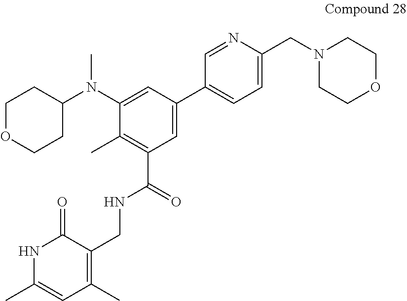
C1OCCC(N(C2=CC(C3=CC=C(CN4CCOCC4)N=C3)=CC(C(=O)NCC3=C(C)C=C(C)NC3=O)=C2C)C)C1
